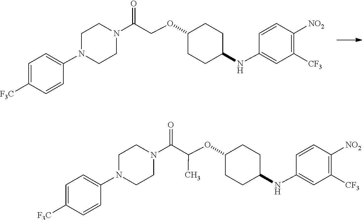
C1=C([F3C])C=CC(N2CCN(C(COC3CCC(NC4=CC([CF3])=C([NO2])C=C4)CC3)=O)CC2)=C1.C1=C([F3C])C=CC(N2CCN(C(C(OC3CCC(NC4=CC([CF3])=C([NO2])C=C4)CC3)C)=O)CC2)=C1
